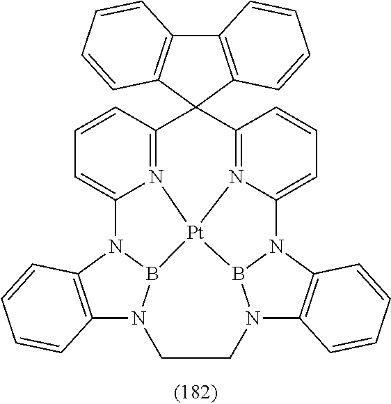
C1=CC2=N3C(=C1)N1C4=C(N5B1[Pt]31N3=C(C26C2=C(C7=C6C=CC=C7)C=CC=C2)C=CC=C3N2B1N(C1=C2C=CC=C1)CC5)C=CC=C4
